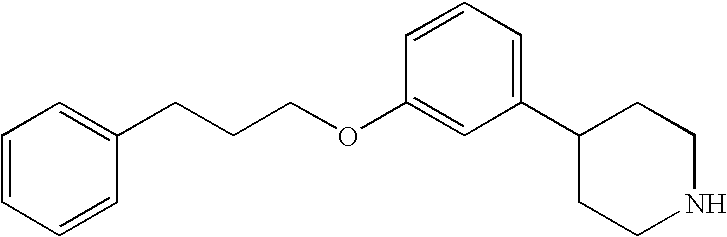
C1=CC=CC(CCCOC2=CC(C3CCNCC3)=CC=C2)=C1
